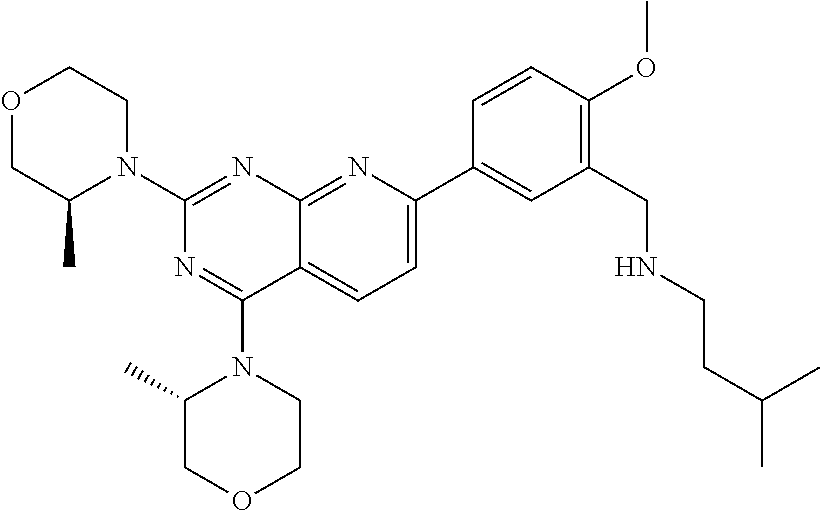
O1CC(C)N(C2=NC3=NC(C4=CC(CNCCC(C)C)=C(OC)C=C4)=CC=C3C(N3C(C)COCC3)=N2)CC1
